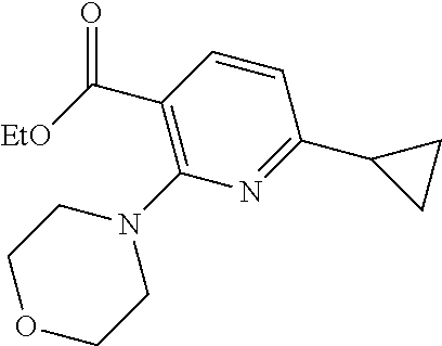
C(C1=C(N2CCOCC2)N=C(C2CC2)C=C1)([EtO])=O
